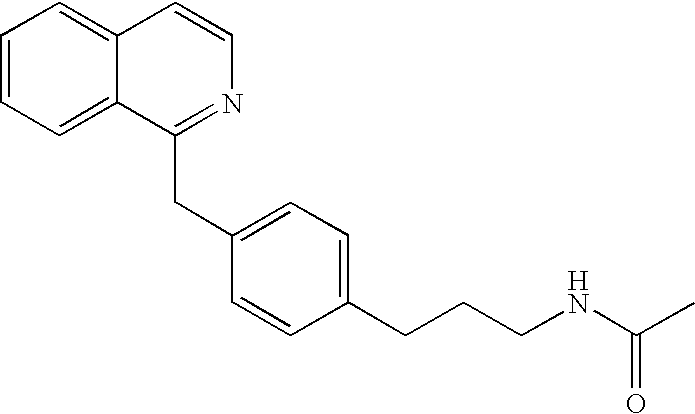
C1=CC=C2C(=C1)C=CN=C2CC1=CC=C(CCCNC(C)=O)C=C1
